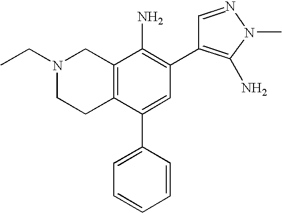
N1(CC)CCC2=C(C1)C(N)=C(C1=C(N)N(C)N=C1)C=C2C1=CC=CC=C1
